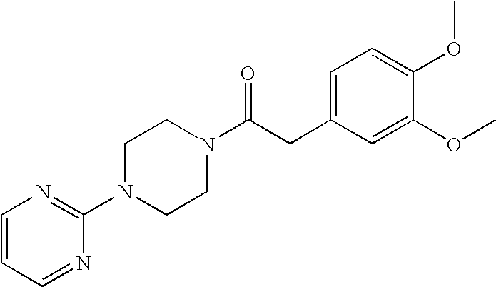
C1(N2CCN(C(CC3=CC=C(OC)C(OC)=C3)=O)CC2)=NC=CC=N1
